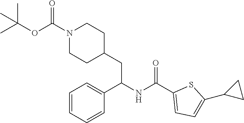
C1(C(NC(C2=CC=CC=C2)CC2CCN(C(=O)OC(C)(C)C)CC2)=O)=CC=C(C2CC2)S1
